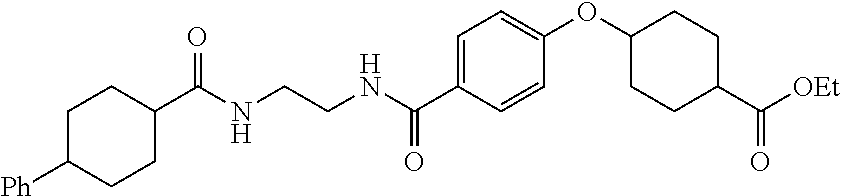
N(C(C1=CC=C(OC2CCC(C([OEt])=O)CC2)C=C1)=O)CCNC(C1CCC([Ph])CC1)=O
